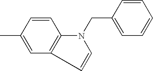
C1=CC=CC(CN2C3=C(C=C2)C=C(C)C=C3)=C1
